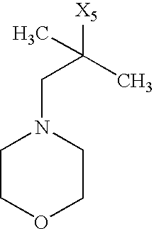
C(N1CCOCC1)C(C)([X5])C
